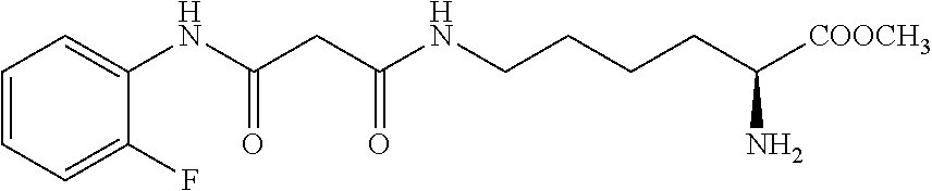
C1=CC=C(F)C(NC(CC(NCCCCC([COOCH3])N)=O)=O)=C1
